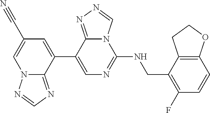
C1(C2=CC(C#N)=CN3C2=NC=N3)=CN=C(NCC2=C(F)C=CC3=C2CCO3)N2C1=NN=C2
